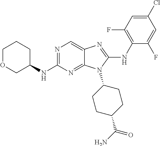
N1=C(NC2CCCOC2)N=C2C(=C1)N=C(NC1=C(F)C=C(Cl)C=C1F)N2C1CCC(C(N)=O)CC1
